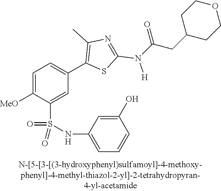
C1=C([MeO])C(S(NC2=CC=CC(O)=C2)(=O)=O)=CC(C2=C(C)N=C(N([H])C(CC3CCOCC3)=O)S2)=C1
